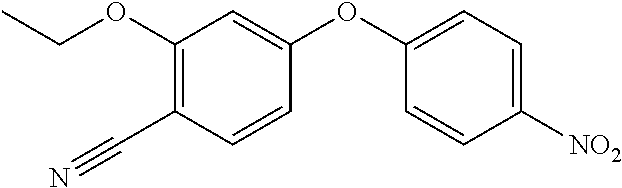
C1(OC2=CC(OCC)=C(C#N)C=C2)=CC=C([NO2])C=C1
